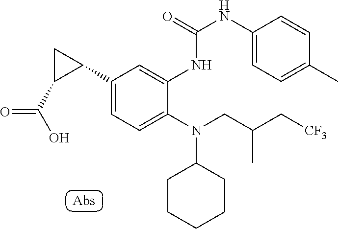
C1CCCCC1N(C1=CC=C(C2CC2C(O)=O)C=C1NC(NC1=CC=C(C)C=C1)=O)CC(C[CF3])C
